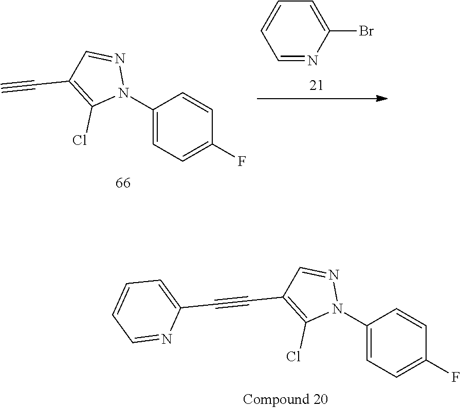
C1(N2N=CC(C#CC3=CC=CC=N3)=C2Cl)=CC=C(F)C=C1.C1(N2N=CC(C#C)=C2Cl)=CC=C(F)C=C1.C1=C(Br)N=CC=C1
